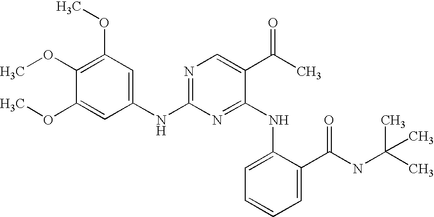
O(C1=C(OC)C=C(NC2=NC=C(C(=O)C)C(NC3=CC=CC=C3C(NC(C)(C)C)=O)=N2)C=C1OC)C
